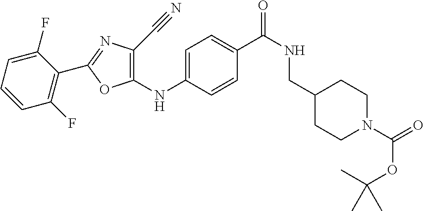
C1(NC2=CC=C(C(NCC3CCN(C(OC(C)(C)C)=O)CC3)=O)C=C2)=C(C#N)N=C(C2=C(F)C=CC=C2F)O1
